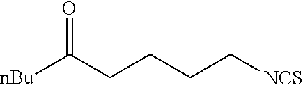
[nBu]C(=O)CCCC[NCS]
